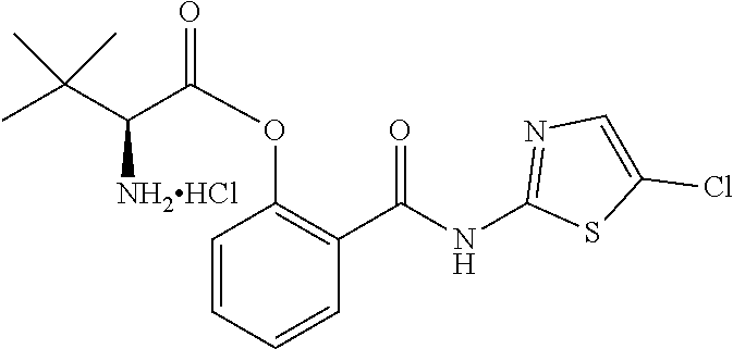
C1=CC=CC(C(NC2=NC=C(Cl)S2)=O)=C1OC(=O)C(C(C)(C)C)[NH2HCl]
